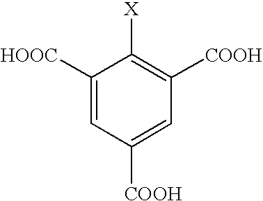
C1([HOOC])=CC([COOH])=CC([COOH])=C1[X]
